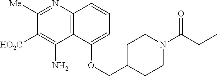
N1=C([Me])C([HO2C])=C(N)C2=C1C=CC=C2OCC1CCN(C(CC)=O)CC1
